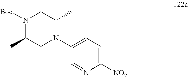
N1([Boc])C(C)CN(C2=CC=C([NO2])N=C2)C(C)C1
